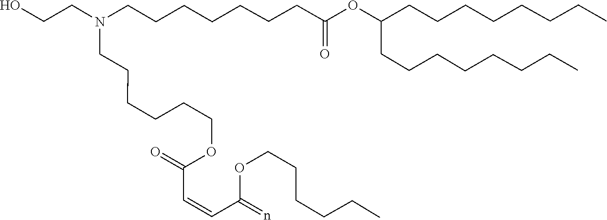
C(CCC)CCOC(C=CC(=O)OCCCCCCN(CCCCCCCC(=O)OC(CCCCCCCC)CCCCCCCC)CCO)=n
